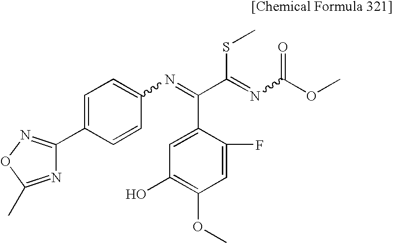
C1=C(C2=NOC(C)=N2)C=CC(N=C(C(=NC(OC)=O)SC)C2=CC(O)=C(OC)C=C2F)=C1
